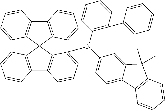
C12=C(C3(C4=C1C=CC=C4N(C1=CC=C4C(=C1)C(C)(C)C1=C4C=CC=C1)C1=C(C4=CC=CC=C4)C=CC=C1)C1=C(C4=C3C=CC=C4)C=CC=C1)C=CC=C2
